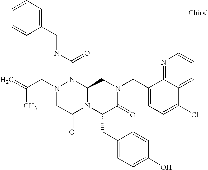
C(N1CC(=O)N2C(N1C(NCC1=CC=CC=C1)=O)CN(CC1=CC=C(Cl)C3=CC=CN=C13)C(=O)C2CC1=CC=C(O)C=C1)C(=C)C
